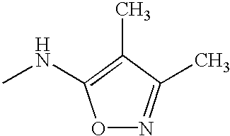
O1N=C(C)C(C)=C1NC
